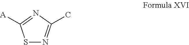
S1N=C(C)N=C1[A]
